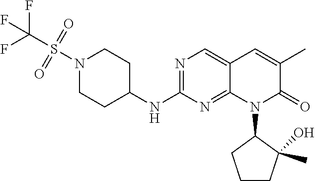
N1(S(C(F)(F)F)(=O)=O)CCC(NC2=NC=C3C(=N2)N(C2CCCC2(C)O)C(=O)C(C)=C3)CC1
